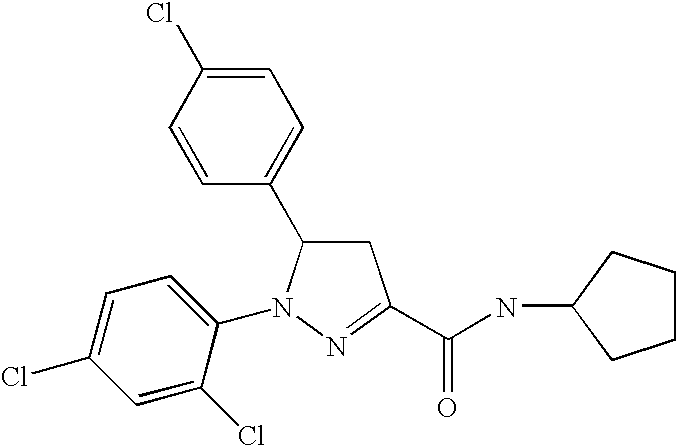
C1=C(Cl)C=CC(C2CC(C(NC3CCCC3)=O)=NN2C2=CC=C(Cl)C=C2Cl)=C1
